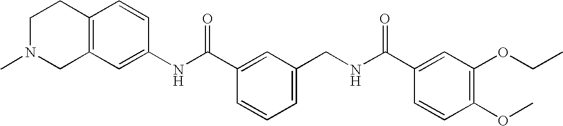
C1(NC(C2=CC(CNC(C3=CC(OCC)=C(OC)C=C3)=O)=CC=C2)=O)=CC2=C(C=C1)CCN(C)C2
